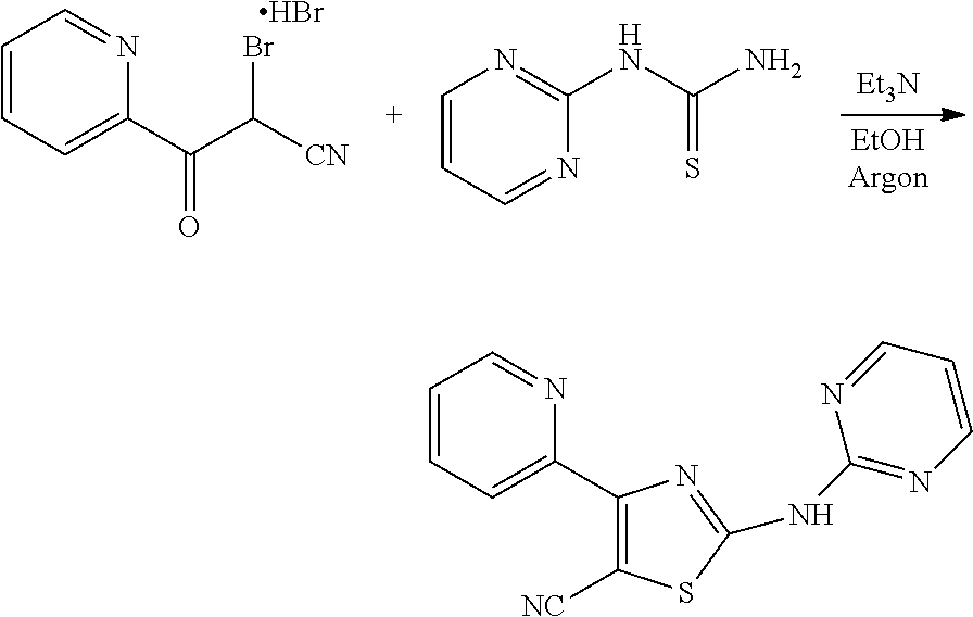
C1=CC=C(C(C([CN])Br)=O)N=C1.Br.[Et3N].C1=CC=NC(NC(N)=S)=N1.C1=CC=C(C2=C([NC])SC(NC3=NC=CC=N3)=N2)N=C1
